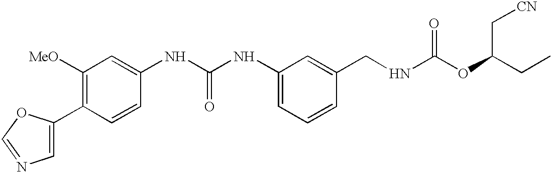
C1=C(C2=C([MeO])C=C(NC(NC3=CC=CC(CNC(OC(CC)C[CN])=O)=C3)=O)C=C2)OC=N1
